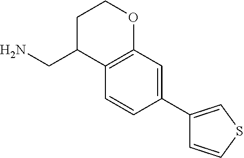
C(C1C2=C(OCC1)C=C(C1=CSC=C1)C=C2)N
